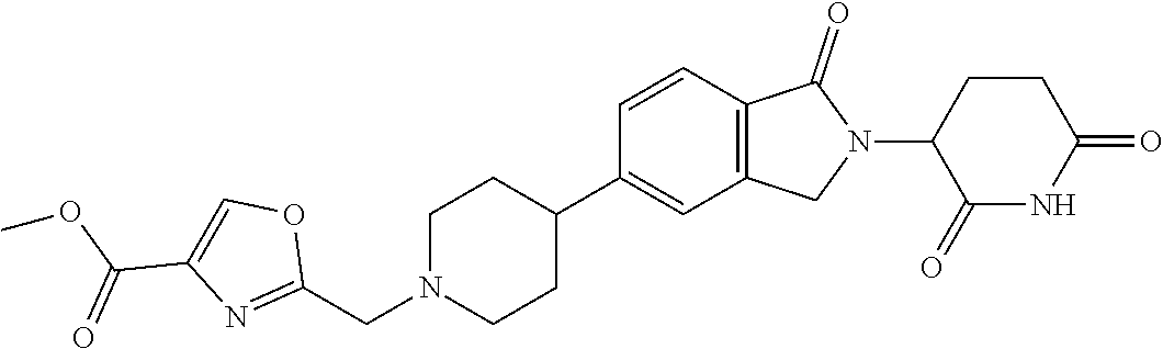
C1=CC2=C(C=C1C1CCN(CC3=NC(C(OC)=O)=CO3)CC1)CN(C1C(=O)NC(=O)CC1)C2=O
